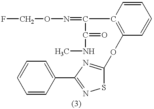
FCON=C(C1=C(OC2=NC(C3=CC=CC=C3)=NS2)C=CC=C1)C(=O)NC
